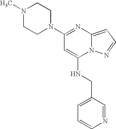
C1=CN=CC(CNC2=CC(N3CCN(C)CC3)=NC3=CC=NN23)=C1
